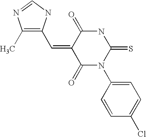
O=C1C(=CC2=C(C)N=CN2)C(=O)NC(=S)N1C1=CC=C(Cl)C=C1
